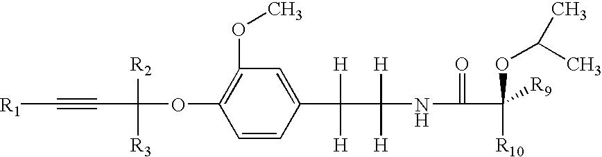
C1(OC)=C(OC([R2])([R3])C#C[R1])C=CC(C([H])([H])C([H])([H])NC(=O)C([R10])([R9])OC(C)C)=C1
